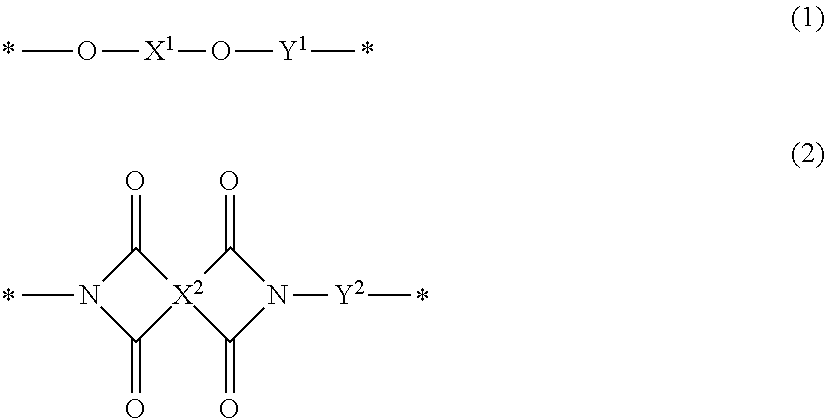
CO[X1]O[Y1]C.N1(C)C(=O)[X2]2(C1=O)C(=O)N([Y2]C)C2=O
